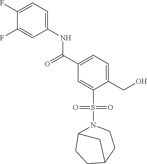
C1(F)=CC=C(NC(=O)C2=CC=C(CO)C(S(=O)(=O)N3C4CCC(CC3)C4)=C2)C=C1F
